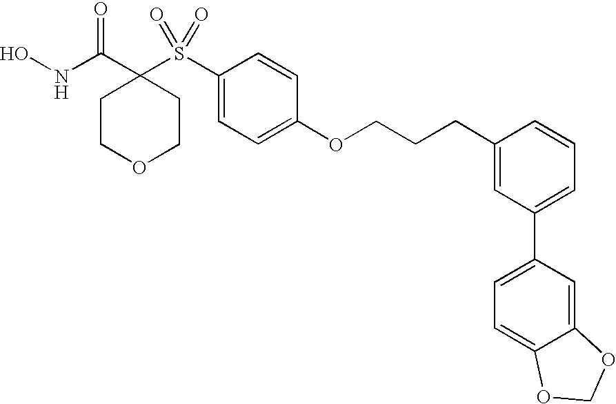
N(C(C1(S(C2=CC=C(OCCCC3=CC(C4=CC=C5C(=C4)OCO5)=CC=C3)C=C2)(=O)=O)CCOCC1)=O)O
